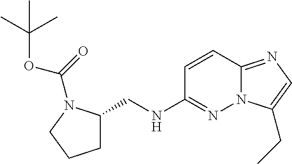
N(C1=NN2C(=NC=C2CC)C=C1)CC1CCCN1C(=O)OC(C)(C)C
